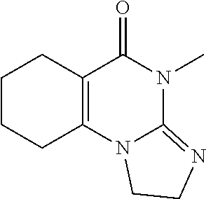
C1CCC2=C(C1)C(=O)N(C)C1=NCCN21
